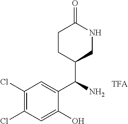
C1(Cl)=C(Cl)C=C(O)C(C(N)C2CNC(=O)CC2)=C1
